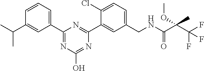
C1(CNC(C(C(F)(F)F)(C)OC)=O)=CC=C(Cl)C(C2=NC(C3=CC=CC(C(C)C)=C3)=NC(O)=N2)=C1
